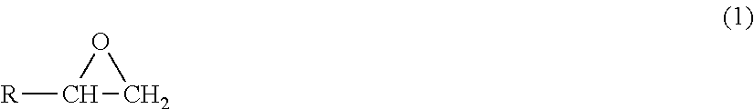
C1([R])CO1
